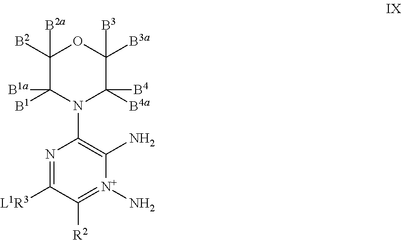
C1([B2])([B2a])C([B1])([B1a])N(C2=C(N)[N+](N)=C([R2])C([L1R3])=N2)C([B4a])([B4])C([B3a])([B3])O1
